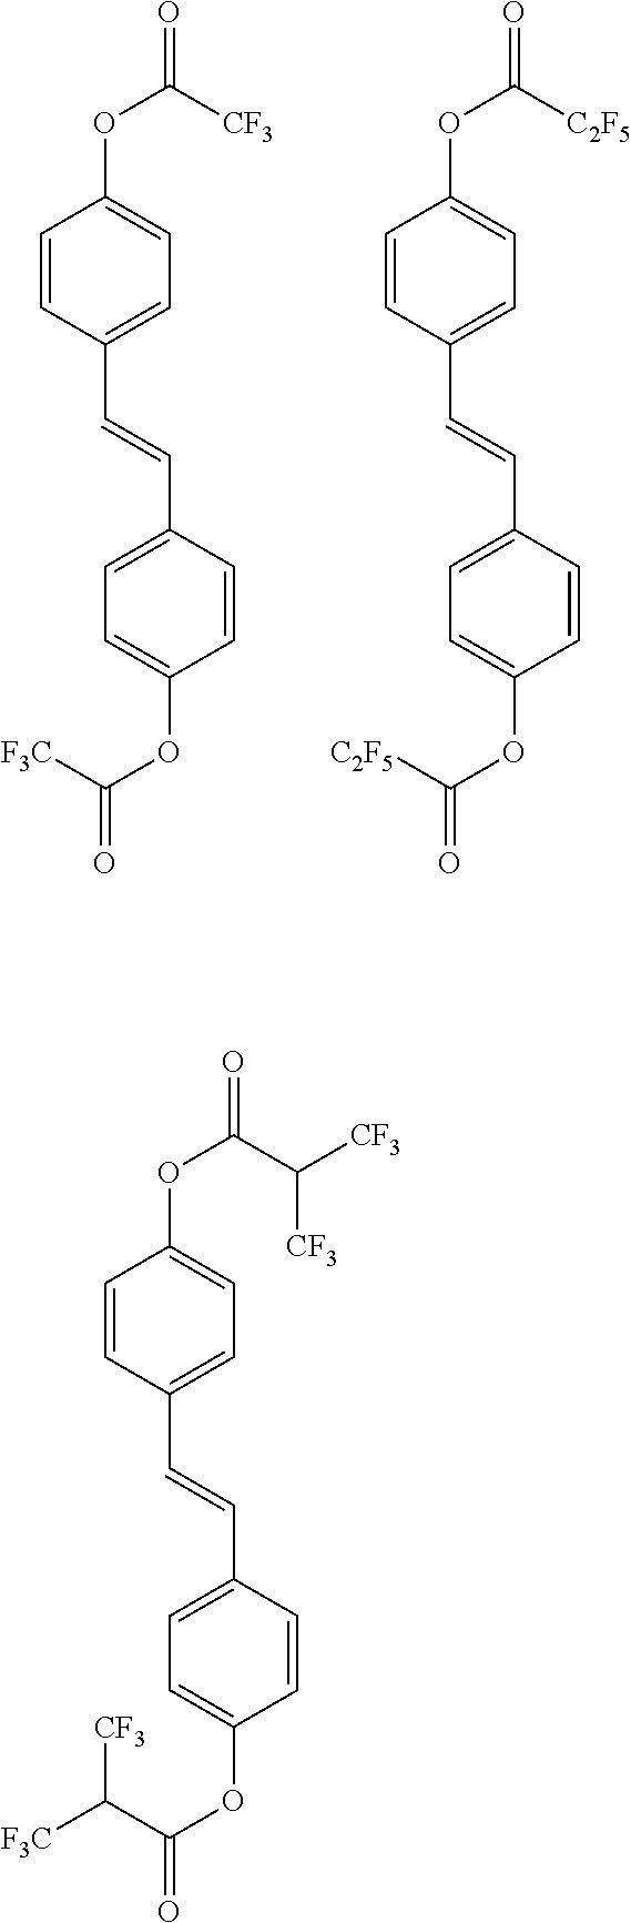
C1=CC(C=CC2=CC=C(OC(=O)[F3C])C=C2)=CC=C1OC(=O)[CF3].C1=CC(C=CC2=CC=C(OC(=O)[C2F5])C=C2)=CC=C1OC(=O)[C2F5].C1=CC(C=CC2=CC=C(OC(=O)C([F3C])[CF3])C=C2)=CC=C1OC(=O)C([CF3])[CF3]
